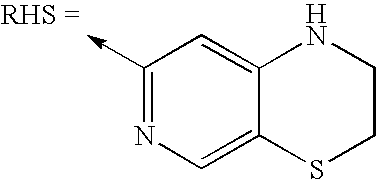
C1(->C)=NC=C2C(=C1)NCCS2
